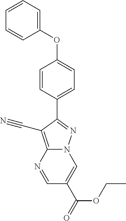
C1(OC2=CC=C(C3=NN4C(=C3C#N)N=CC(C(OCC)=O)=C4)C=C2)=CC=CC=C1
